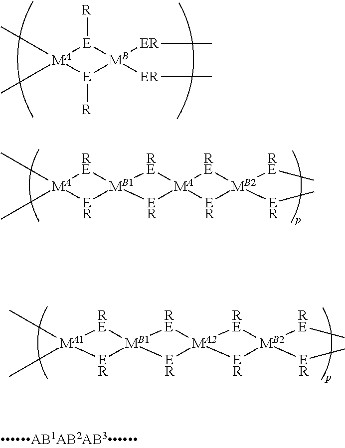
[MA1]1(C)(C)[RE][MB1]2([RE][MA2]3([RE][MB2]([RE]C)([ER]C)[ER]3)[ER]2)[ER]1.[E]1([R])[MB]([ER]C)([ER]C)[E]([R])[MA]1(C)C.[MA]1(C)(C)[RE][MB1]2([RE][MA]3([RE][MB2]([RE]C)([ER]C)[ER]3)[ER]2)[ER]1
